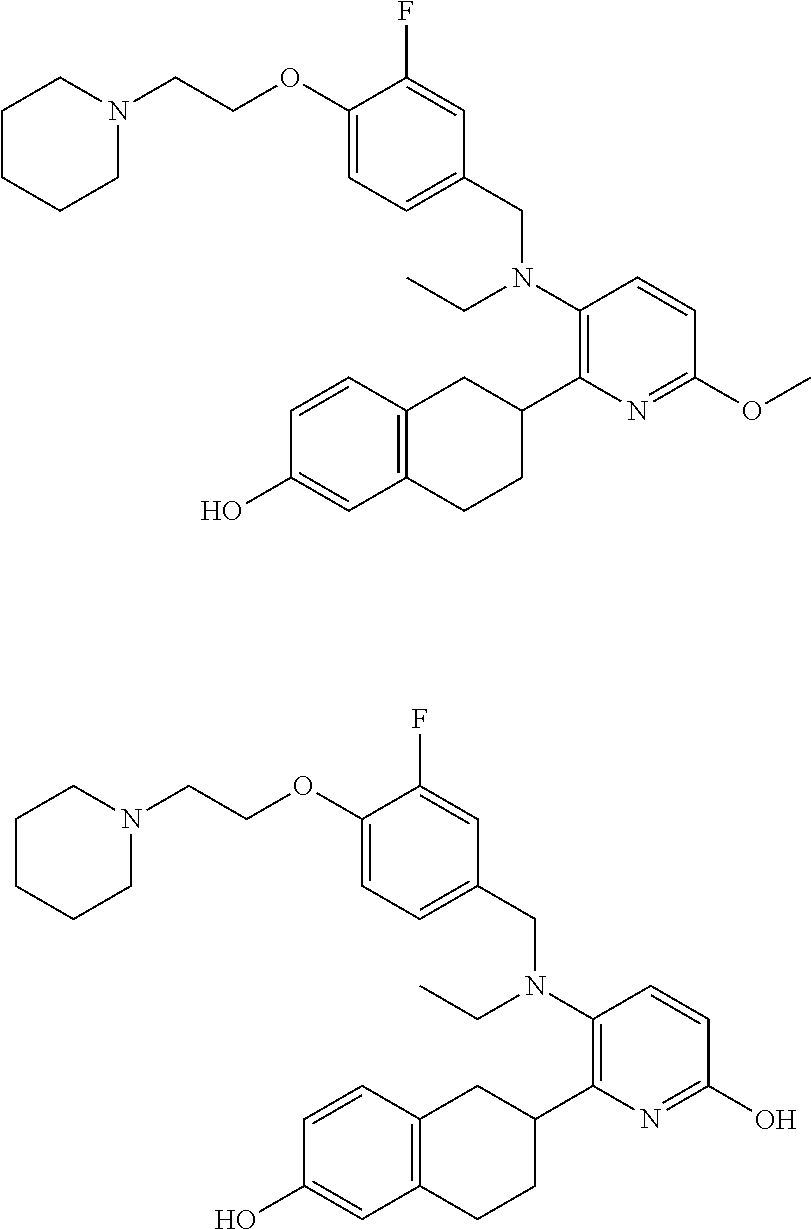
C12=C(C=CC(O)=C1)CC(C1=C(N(CC)CC3=CC=C(OCCN4CCCCC4)C(F)=C3)C=CC(OC)=N1)CC2.C12=C(C=CC(O)=C1)CC(C1=C(N(CC)CC3=CC=C(OCCN4CCCCC4)C(F)=C3)C=CC(O)=N1)CC2
